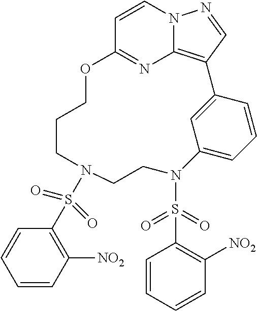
O1C2=NC3=C(C=NN3C=C2)C2=CC(=CC=C2)N(S(C2=C([NO2])C=CC=C2)(=O)=O)CCN(S(C2=C([NO2])C=CC=C2)(=O)=O)CCC1
